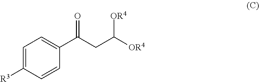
C1=C([R3])C=CC(C(CC([OR4])[OR4])=O)=C1
